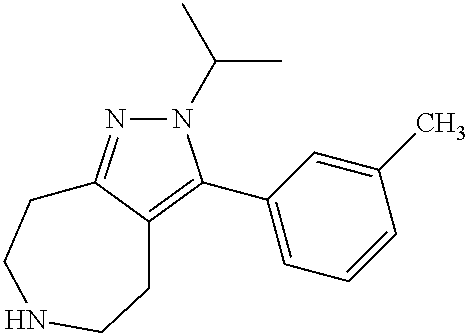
N1(C(C)C)N=C2C(=C1C1=CC=CC(C)=C1)CCNCC2
